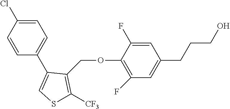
C1=C(Cl)C=CC(C2=CSC([CF3])=C2COC2=C(F)C=C(CCCO)C=C2F)=C1
